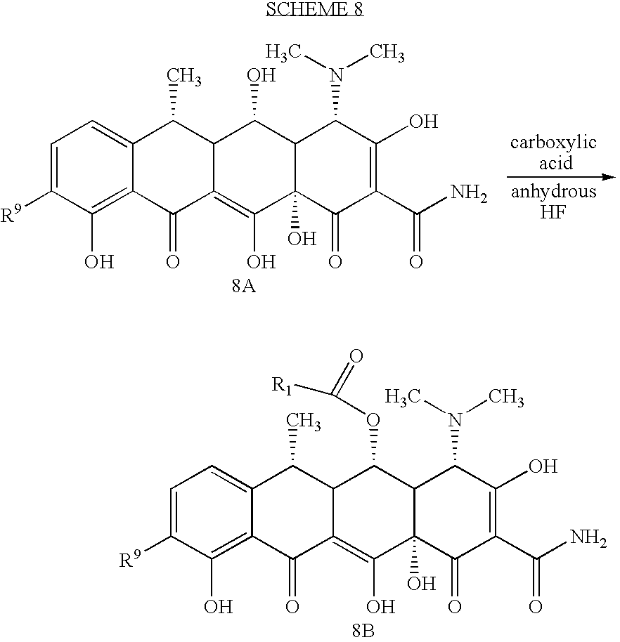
C1=C([R9])C(O)=C2C(=C1)C(C)C1C(=C(O)C3(O)C(C1O)C(N(C)C)C(O)=C(C(N)=O)C3=O)C2=O.C1=C([R9])C(O)=C2C(=C1)C(C)C1C(=C(O)C3(O)C(C1OC(=O)[R1])C(N(C)C)C(O)=C(C(N)=O)C3=O)C2=O.[8B]
